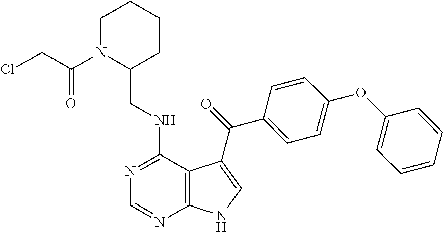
C1=CC=CC(OC2=CC=C(C(=O)C3=CNC4=C3C(NCC3CCCCN3C(CCl)=O)=NC=N4)C=C2)=C1
